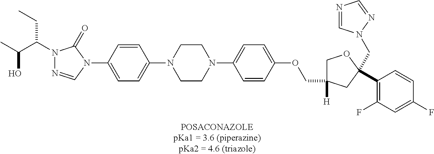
C1CN(C2=CC=C(N3C(=O)N(C(CC)C(O)C)N=C3)C=C2)CCN1C1=CC=C(OCC2([H])COC(C3=C(F)C=C(F)C=C3)(CN3C=NC=N3)C2)C=C1
